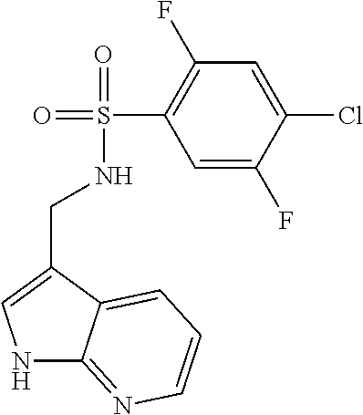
N1C2=NC=CC=C2C(CNS(=O)(C2=C(F)C=C(Cl)C(F)=C2)=O)=C1
